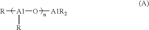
[R][A1](O[A1R2])[R]
